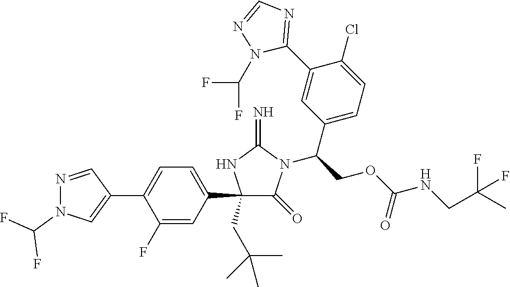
C1(C2=CC=C(C3=CN(C(F)F)N=C3)C(F)=C2)(CC(C)(C)C)C(=O)N(C(COC(NCC(C)(F)F)=O)C2=CC=C(Cl)C(C3=NC=NN3C(F)F)=C2)C(=N)N1
